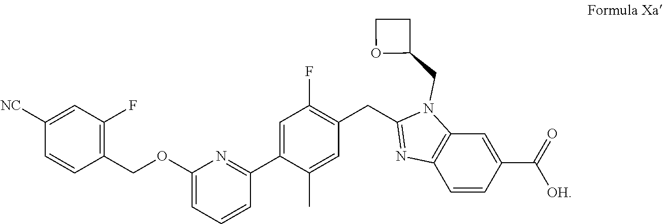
C1([NC])=CC(F)=C(COC2=CC=CC(C3=CC(F)=C(CC4=NC5=C(N4CC4CCO4)C=C(C(=O)[OH])C=C5)C=C3C)=N2)C=C1
